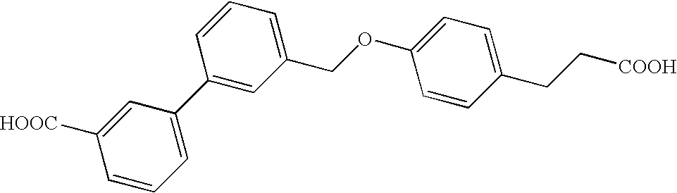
C1=C(C2=CC(COC3=CC=C(CC[COOH])C=C3)=CC=C2)C=C([HOOC])C=C1
